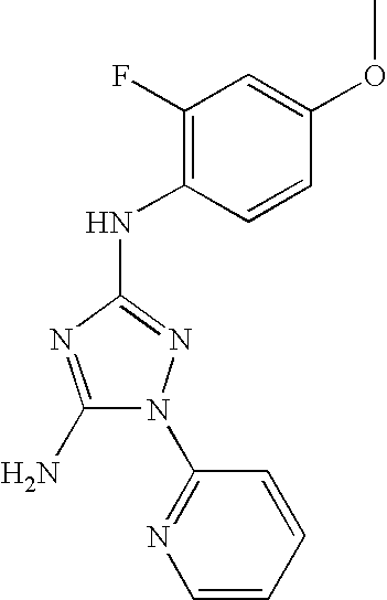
C1(N)=NC(NC2=C(F)C=C(OC)C=C2)=NN1C1=NC=CC=C1
